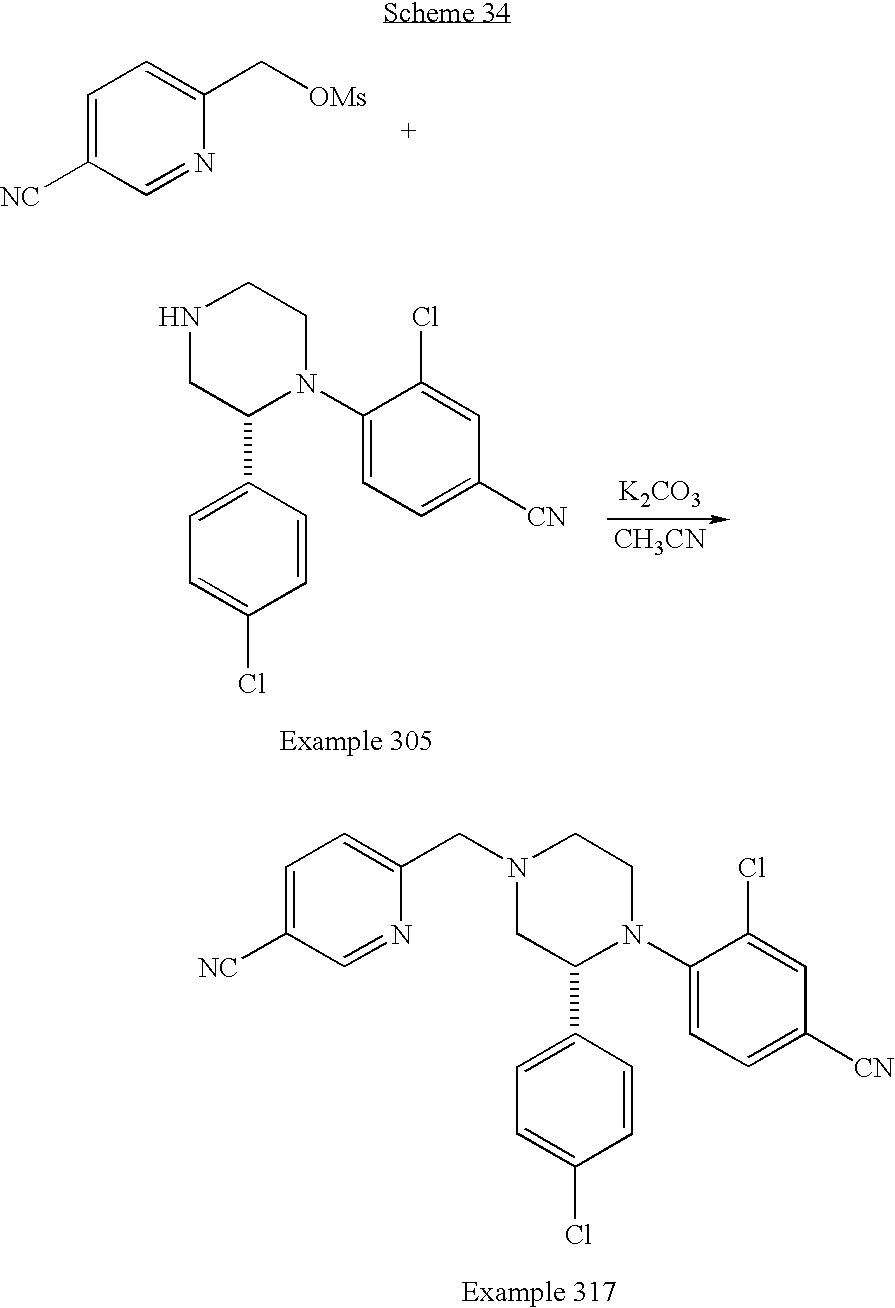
C1=C([NC])C=NC(C[OMs])=C1.N1CC(C2=CC=C(Cl)C=C2)N(C2=CC=C([CN])C=C2Cl)CC1.[K2CO3].[CH3CN].C1=C([NC])C=NC(CN2CC(C3=CC=C(Cl)C=C3)N(C3=CC=C([CN])C=C3Cl)CC2)=C1
